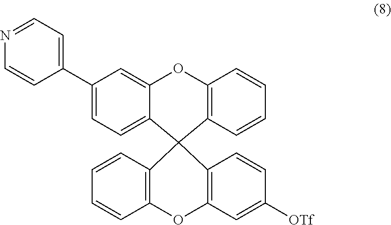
C1(C2=CC=NC=C2)=CC=C2C(=C1)OC1=C(C23C2=C(C=CC=C2)OC2=C3C=CC([OTf])=C2)C=CC=C1
